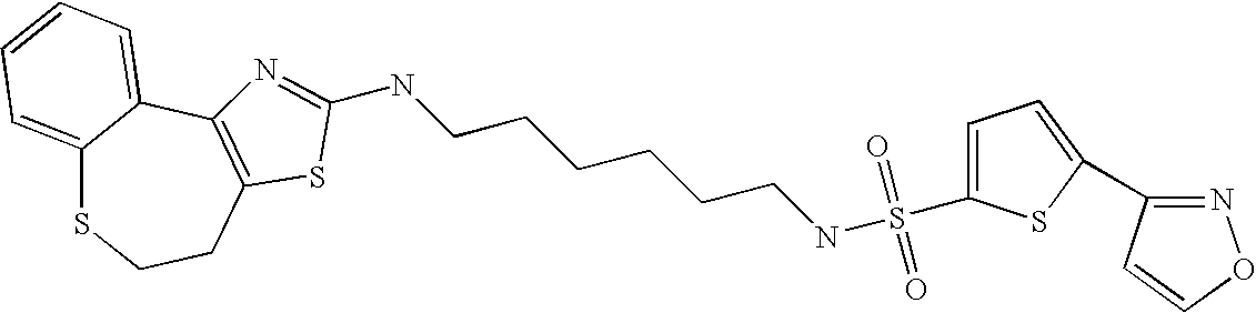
C12=CC=CC=C1C1=C(CCS2)SC(NCCCCCCNS(C2=CC=C(C3=NOC=C3)S2)(=O)=O)=N1
